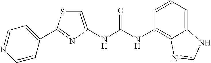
N(C(NC1=C2C(=CC=C1)NC=N2)=O)C1=CSC(C2=CC=NC=C2)=N1
